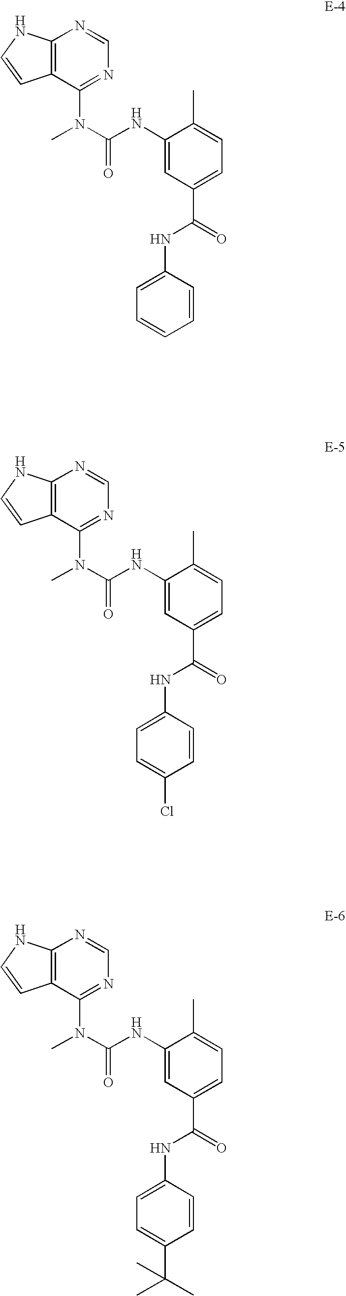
N1=CN=C(N(C)C(=O)NC2=CC(C(NC3=CC=CC=C3)=O)=CC=C2C)C2=C1NC=C2.N1=CN=C(N(C)C(=O)NC2=CC(C(NC3=CC=C(Cl)C=C3)=O)=CC=C2C)C2=C1NC=C2.N1=CN=C(N(C)C(=O)NC2=CC(C(NC3=CC=C(C(C)(C)C)C=C3)=O)=CC=C2C)C2=C1NC=C2
